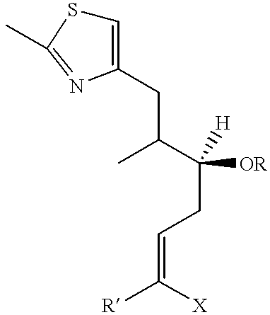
C1=C(CC(C(CC=C([R])[X])([OR])[H])C)N=C(C)S1
